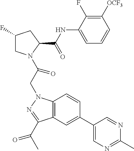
C1(F)CN(C(CN2C3=C(C(C(C)=O)=N2)C=C(C2=CN=C(C)N=C2)C=C3)=O)C(C(NC2=CC=CC([OCF3])=C2F)=O)C1
